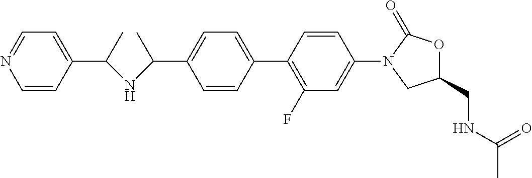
C1(C(NC(C2=CC=NC=C2)C)C)=CC=C(C2=C(F)C=C(N3CC(CNC(C)=O)OC3=O)C=C2)C=C1
